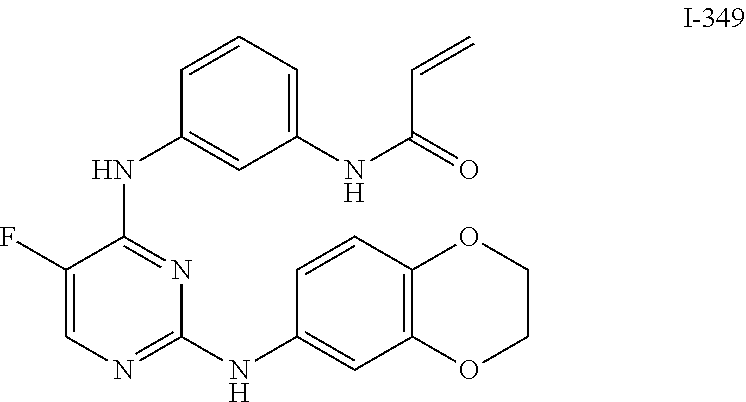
C1(F)=CN=C(NC2=CC3=C(C=C2)OCCO3)N=C1NC1=CC(NC(=O)C=C)=CC=C1
